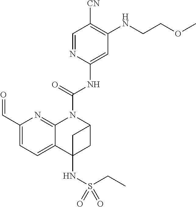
C(NC1=CC(NCCOC)=C([CN])C=N1)(=O)N1C2=NC(C=O)=CC=C2C2(NS(CC)(=O)=O)CC1C2
